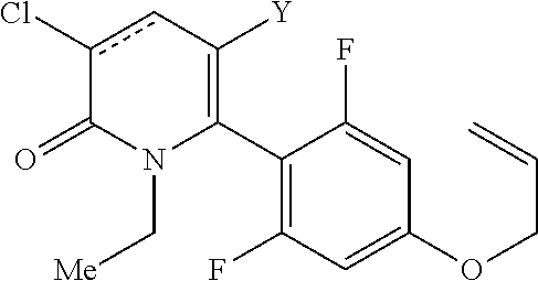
C1(C2=C([Y])cc(Cl)C(=O)N2C[Me])=C(F)C=C(OCC=C)C=C1F
